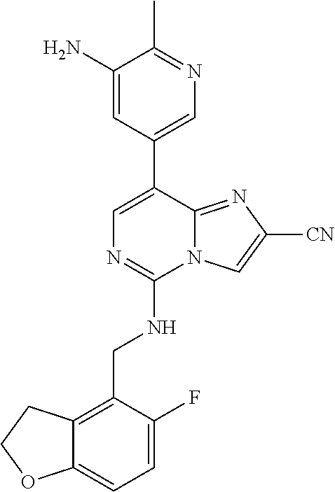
CC1=NC=C(C2=CN=C(NCC3=C4C(=CC=C3F)OCC4)N3C2=NC([CN])=C3)C=C1N
